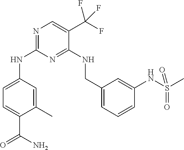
C1=C(NC2=NC=C(C(F)(F)F)C(NCC3=CC=CC(NS(C)(=O)=O)=C3)=N2)C=C(C)C(C(N)=O)=C1
